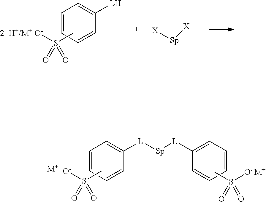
C1=CC=CC([LH])=C1.CS([O-])(=O)=O.[X][Sp][X].CS([O-])(=O)=O.[M+].C1=CC=CC([L][Sp][L]C2=CC=CC=C2)=C1.CS([O-])(=O)=O.[M+]
